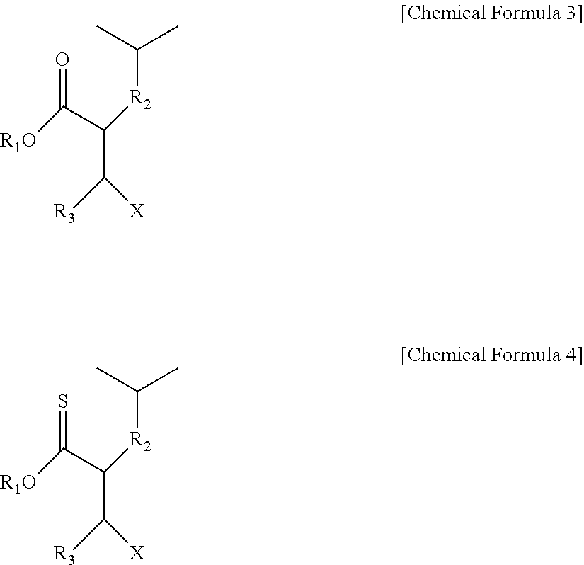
CC(C)[R2]C(C([R1O])=O)C([X])[R3].CC(C)[R2]C(C([R1O])=S)C([X])[R3]
